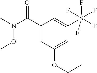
C1(C(N(C)OC)=O)=CC(OCC)=CC(S(F)(F)(F)(F)F)=C1
